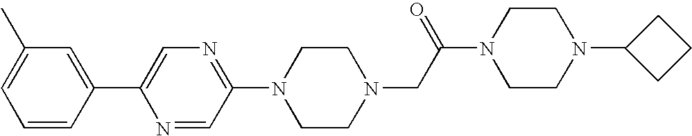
N1=C(N2CCN(CC(N3CCN(C4CCC4)CC3)=O)CC2)C=NC(C2=CC(C)=CC=C2)=C1
